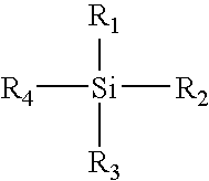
[R4][Si]([R2])([R1])[R3]
